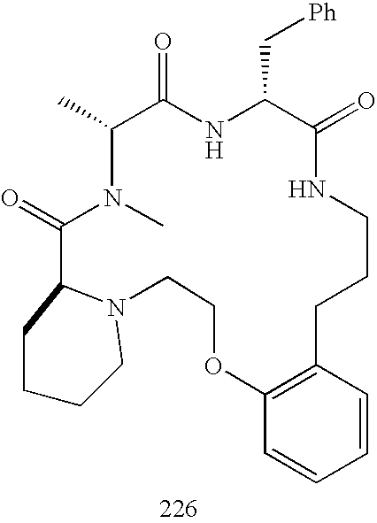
N12C(CCCC1)C(=O)N(C)C(C)C(=O)NC(C[Ph])C(=O)NCCCC1=C(OCC2)C=CC=C1
